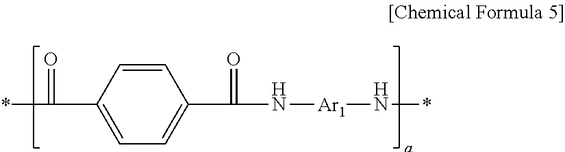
*C(=O)C1=CC=C(C(=O)N[Ar1]N*)C=C1
